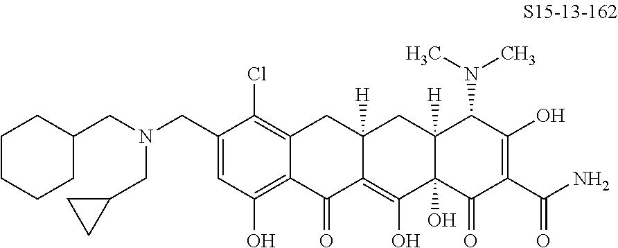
C12=C(Cl)C(CN(CC3CCCCC3)CC3CC3)=CC(O)=C1C(=O)C1=C(O)C3(O)C([H])(CC1([H])C2)C(N(C)C)C(O)=C(C(N)=O)C3=O
